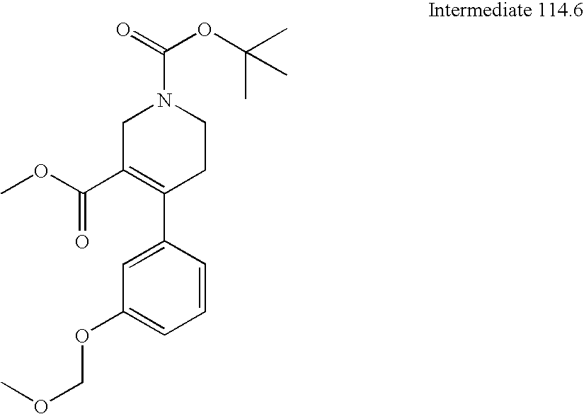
O(C(=O)C1=C(C2=CC(OCOC)=CC=C2)CCN(C(=O)OC(C)(C)C)C1)C
